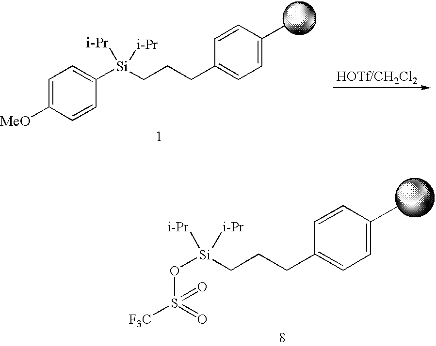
C1=C([MeO])C=CC([Si](CCCC2=CC=C(C)C=C2)([i-Pr])[i-Pr])=C1.O([Si](CCCC1=CC=C(C)C=C1)([i-Pr])[i-Pr])S(=O)([F3C])=O
